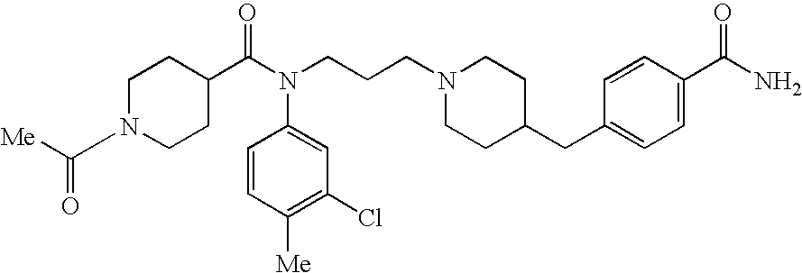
C1=CC([Me])=C(Cl)C=C1N(CCCN1CCC(CC2=CC=C(C(N)=O)C=C2)CC1)C(C1CCN(C([Me])=O)CC1)=O
